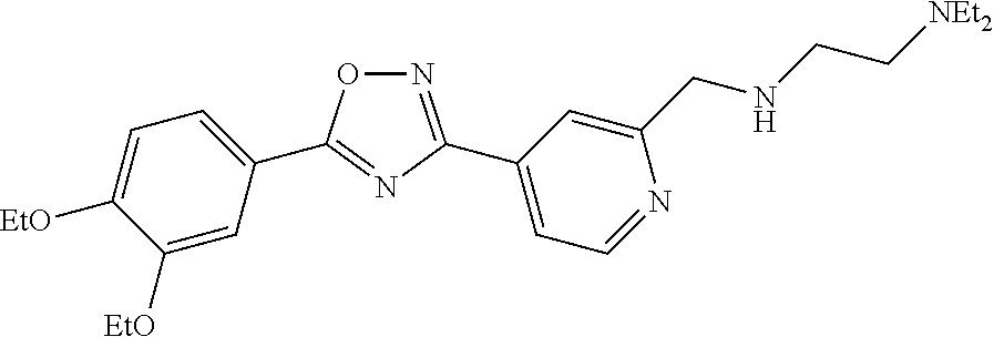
N1=C(C2=CC=NC(CNCC[NEt2])=C2)N=C(C2=CC=C([EtO])C([EtO])=C2)O1
